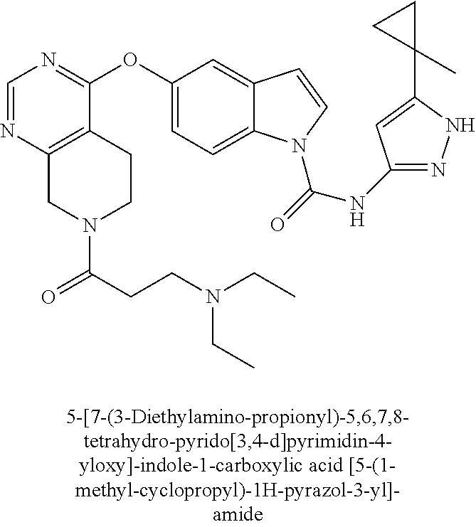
C1=NC2=C(C(OC3=CC=C4C(=C3)C=CN4C(=O)NC3=NNC(C4(C)CC4)=C3)=N1)CCN(C(CCN(CC)CC)=O)C2
